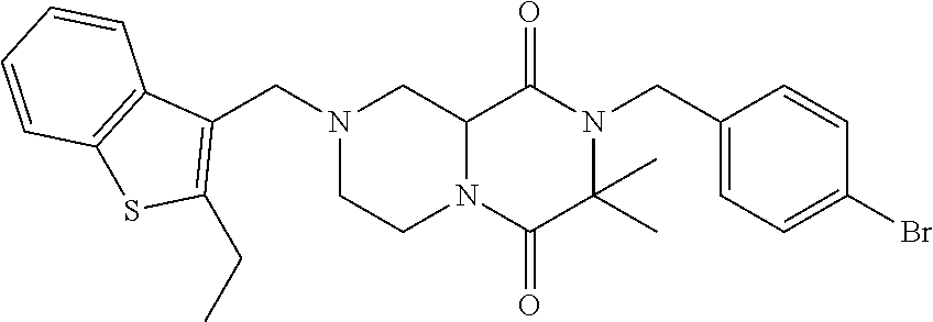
C12N(C(=O)C(C)(C)N(CC3=CC=C(Br)C=C3)C1=O)CCN(CC1=C(CC)SC3=C1C=CC=C3)C2
